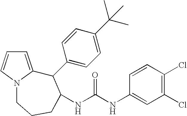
C1=C2N(C=C1)CCCC(NC(NC1=CC(Cl)=C(Cl)C=C1)=O)C2C1=CC=C(C(C)(C)C)C=C1
